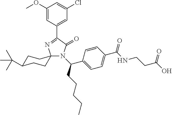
N1(C(C2=CC=C(C(=O)NCCC(=O)O)C=C2)CCCCC)C(=O)C(C2=CC(Cl)=CC(OC)=C2)=NC12CCC(C(C)(C)C)CC2
